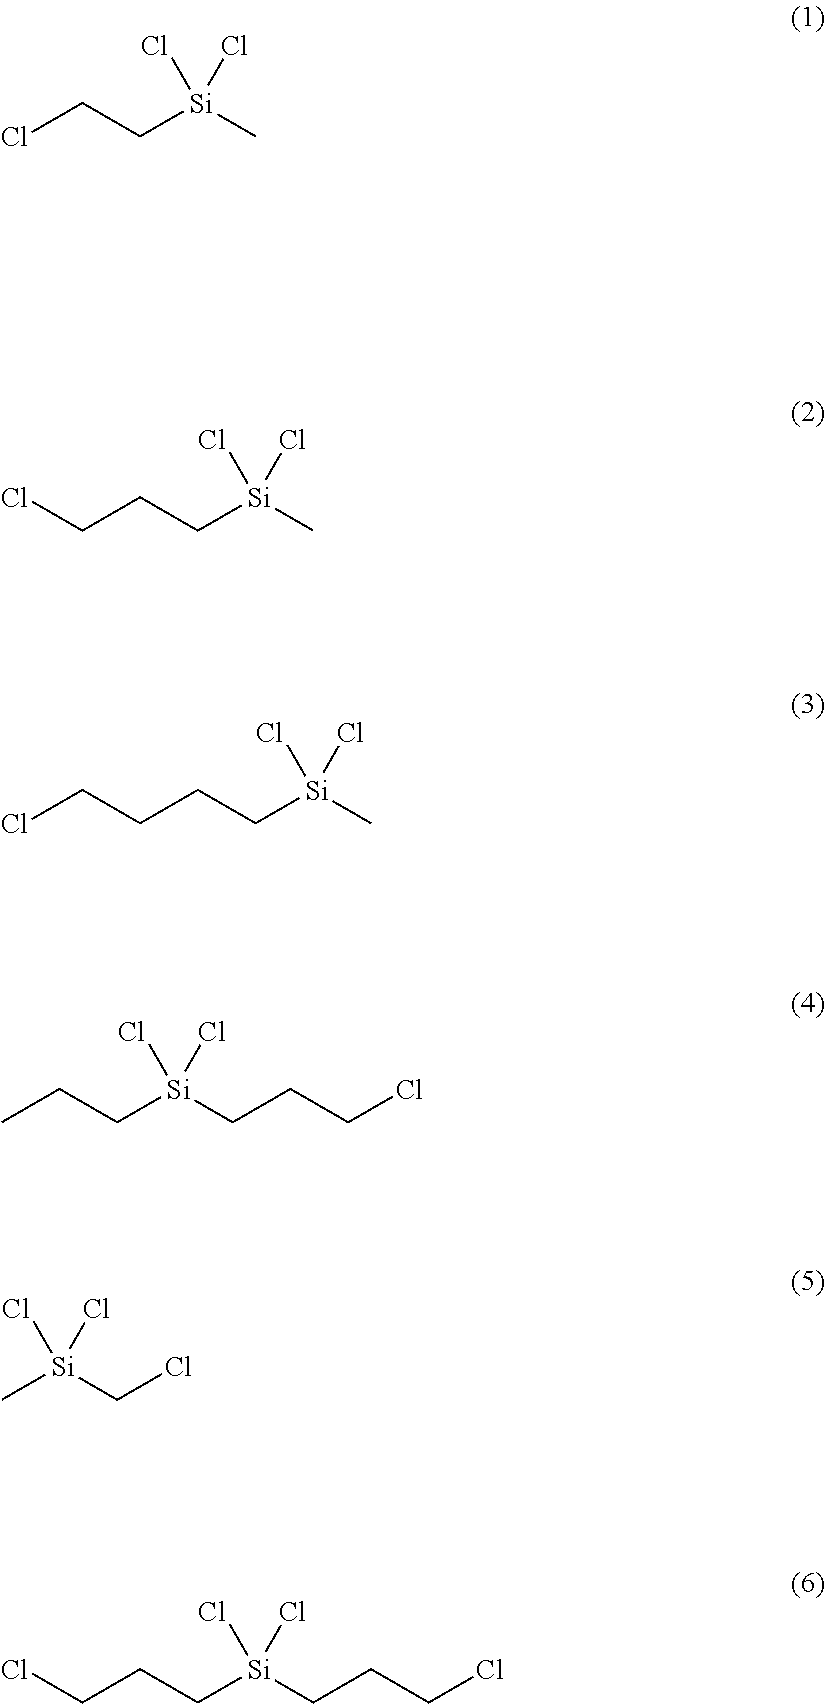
ClCC[Si](C)(Cl)Cl.ClCCC[Si](C)(Cl)Cl.ClCCCC[Si](C)(Cl)Cl.CCC[Si](CCCCl)(Cl)Cl.C[Si](CCl)(Cl)Cl.ClCCC[Si](CCCCl)(Cl)Cl
